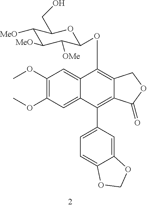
C1(OC)=C(OC)C=C2C(=C1)C(OC1C([OMe])C([MeO])C([MeO])C(CO)O1)=C1C(=C2C2=CC=C3C(=C2)OCO3)C(=O)OC1
